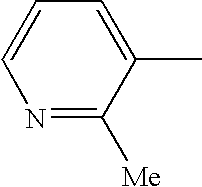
N1=C([Me])C(C)=CC=C1
